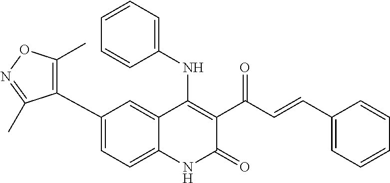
C1(C2=C(C)ON=C2C)=CC=C2C(=C1)C(NC1=CC=CC=C1)=C(C(C=CC1=CC=CC=C1)=O)C(=O)N2
